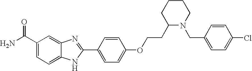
C12=CC(C(=O)N)=CC=C1NC(C1=CC=C(OCCC3N(CC4=CC=C(Cl)C=C4)CCCC3)C=C1)=N2
